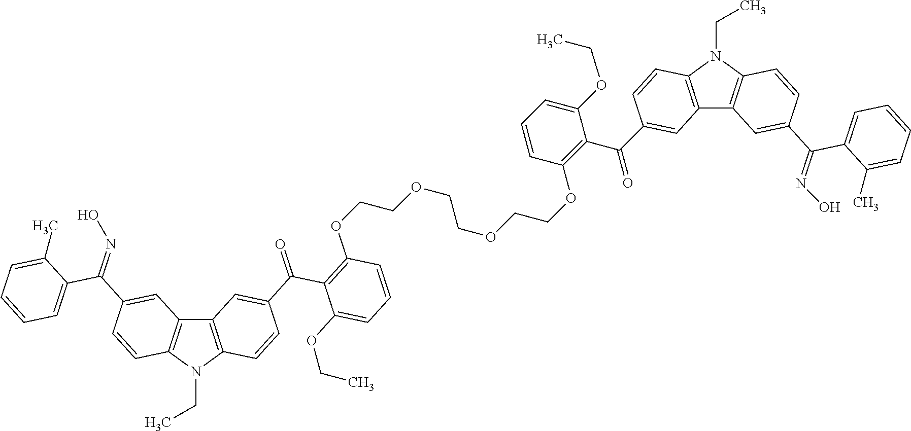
C12=C(N(CC)C3=C1C=C(C(=NO)C1=CC=CC=C1C)C=C3)C=CC(C(=O)C1=C(OCCOCCOCCOC3=C(C(=O)C4=CC5=C(N(CC)C6=C5C=C(C(=NO)C5=CC=CC=C5C)C=C6)C=C4)C(OCC)=CC=C3)C=CC=C1OCC)=C2
